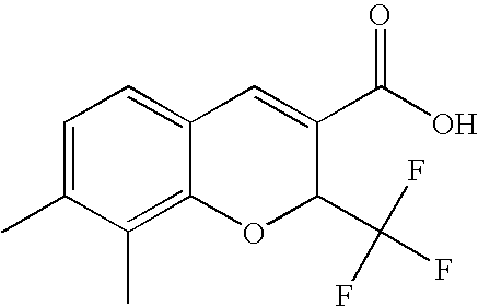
C1=C(C)C(C)=C2C(=C1)C=C(C(=O)O)C(C(F)(F)F)O2
